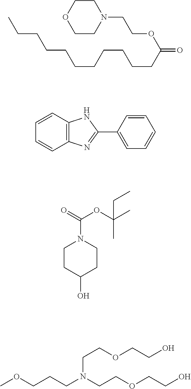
CCCCCCCCCCCC(OCCN1CCOCC1)=O.C1=CC2=C(C=C1)N=C(C1=CC=CC=C1)N2.C1CC(O)CCN1C(OC(C)(C)CC)=O.COCCCN(CCOCCO)CCOCCO
